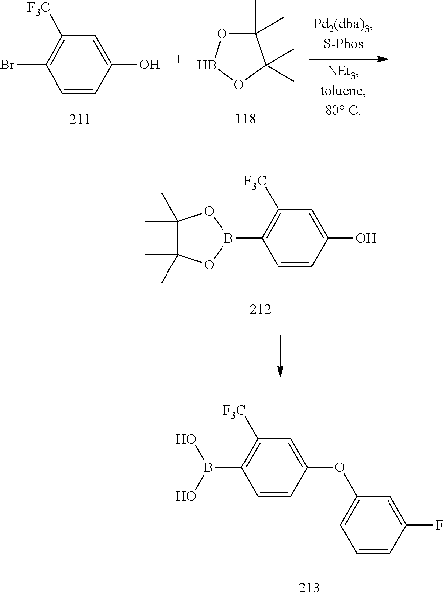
C1=CC(O)=CC([F3C])=C1Br.C1(C)(C)OBOC1(C)C.C1=CC(O)=CC([F3C])=C1B1OC(C)(C)C(C)(C)O1.C1=CC(OC2=CC=CC(F)=C2)=CC([F3C])=C1B(O)O
